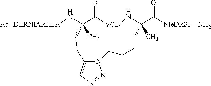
[DIIRNIARHLA](NC1(C)C(=O)[VGD]NC(C(=O)[NleDRSI]N)(C)CCCCN2C(=CN=N2)CC1)[Ac]
